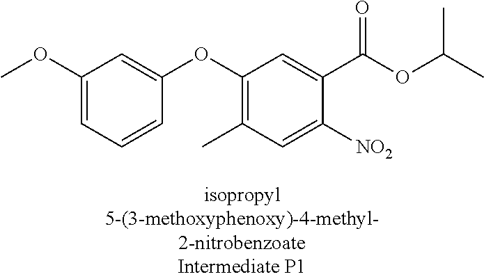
C1(OC)=CC=CC(OC2=C(C)C=C([NO2])C(C(OC(C)C)=O)=C2)=C1
